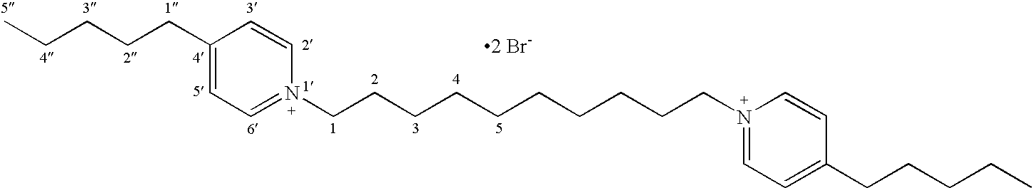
C1(CCCCC)=CC=N(CCCCCCCCCCN2=CC=C(CCCCC)C=C2)C=C1.[2 Br-]
